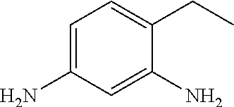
C1=C(N)C=C(N)C(CC)=C1
